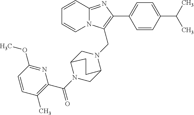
C1=CC2=NC(C3=CC=C(C(C)C)C=C3)=C(CN3CC4N(C(C5=C(C)C=CC(OC)=N5)=O)CC3CC4)N2C=C1
